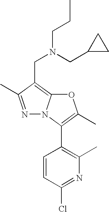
N1=C(C)C(CN(CCC)CC2CC2)=C2N1C(C1=C(C)N=C(Cl)C=C1)=C(C)O2
